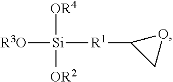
[R3O][Si]([OR4])([OR2])[R1]C1CO1
